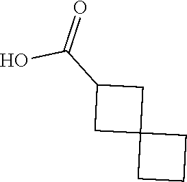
C12(CC(C(O)=O)C1)CCC2
